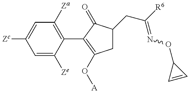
C1=C([Ze])C(C2=C(O[A])CC(CC(=NOC3C=C3)[R6])C2=O)=C([Za])C=C1[Zc]
